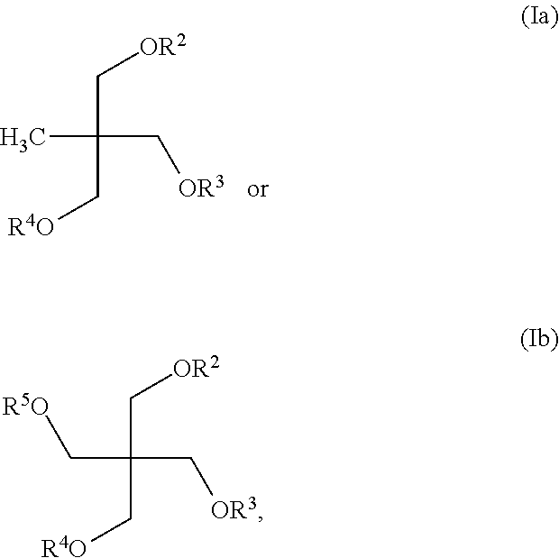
CC(C[OR2])(C[R4O])C[OR3].C(C(C[OR2])(C[R4O])C[OR3])[R5O]
